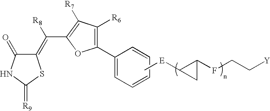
C[E]C1C(FCC[Y])C1.C1(=O)C(=C(C2=C([R7])C([R6])=C(C3=CC=CC=C3)O2)[R8])SC(=[R9])N1
